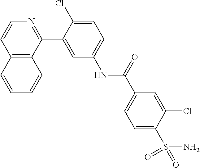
C12=C(C(C3=CC(NC(C4=CC=C(S(=O)(N)=O)C(Cl)=C4)=O)=CC=C3Cl)=NC=C1)C=CC=C2
